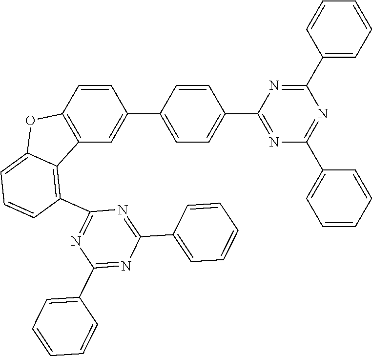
C1=CC(C2=CC3=C(C=C2)OC2=CC=CC(C4=NC(C5=CC=CC=C5)=NC(C5=CC=CC=C5)=N4)=C32)=CC=C1C1=NC(C2=CC=CC=C2)=NC(C2=CC=CC=C2)=N1
